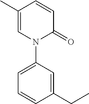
C1(C)=CN(C2=CC=CC(CC)=C2)C(=O)C=C1
